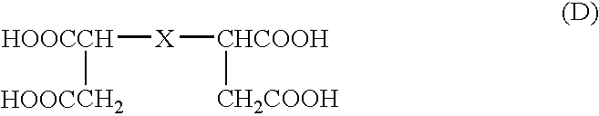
[HOOCCH]([X][CHCOOH][CH2COOH])C.[HOOC]
